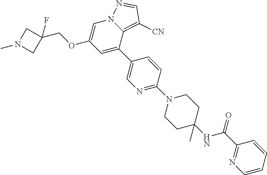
C12=C([CN])C=NN1C=C(OCC1(F)CN(C)C1)C=C2C1=CN=C(N2CCC(C)(NC(C3=NC=CC=C3)=O)CC2)C=C1
